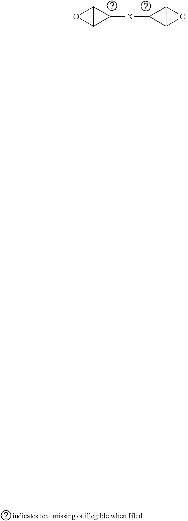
C12C(C1[X]C1C3C1O3)O2
